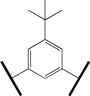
C1=C(C(C)C)C=C(C(C)C)C=C1C(C)(C)C
